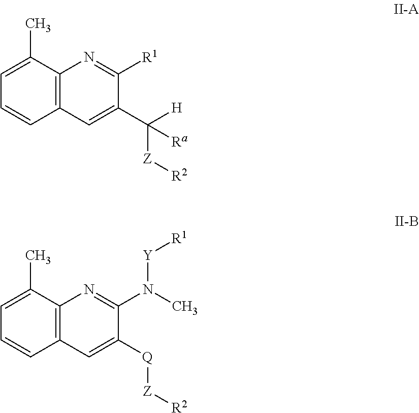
C12=C(C=C(C([Z][R2])([H])[Ra])C([R1])=N1)C=CC=C2C.C12=C(C=C([Q][Z][R2])C(N(C)[Y][R1])=N1)C=CC=C2C
